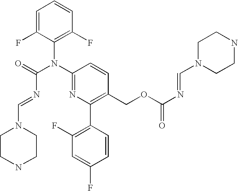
C1=C(F)C(N(C2=NC(C3=C(F)C=C(F)C=C3)=C(COC(N=CN3CCNCC3)=O)C=C2)C(=O)N=CN2CCNCC2)=C(F)C=C1
